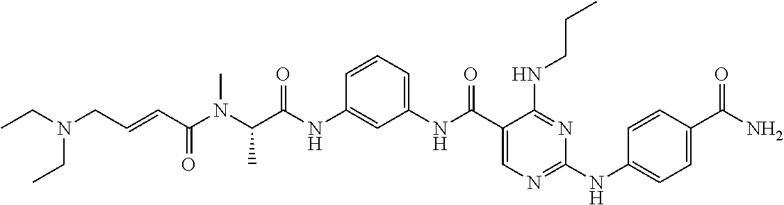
C1(NC(=O)C(N(C(C=CCN(CC)CC)=O)C)C)=CC(NC(C2=CN=C(NC3=CC=C(C(N)=O)C=C3)N=C2NCCC)=O)=CC=C1
